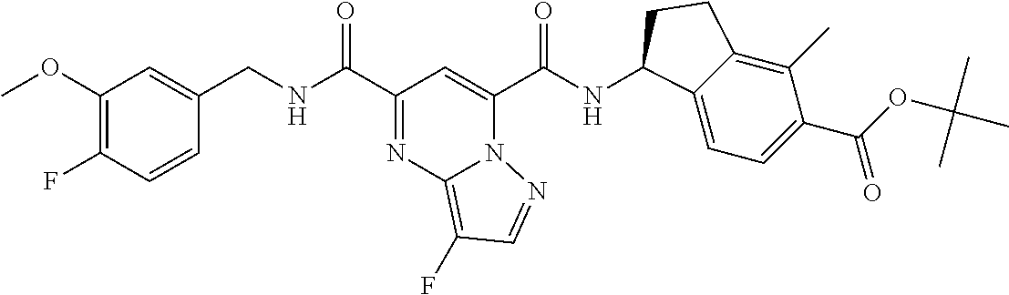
C(C1=NC2=C(F)C=NN2C(C(=O)NC2C3=CC=C(C(OC(C)(C)C)=O)C(C)=C3CC2)=C1)(=O)NCC1=CC(OC)=C(F)C=C1
